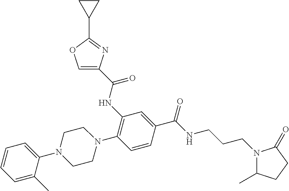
C1(NC(=O)C2=COC(C3CC3)=N2)=C(N2CCN(C3=CC=CC=C3C)CC2)C=CC(C(NCCCN2C(C)CCC2=O)=O)=C1
